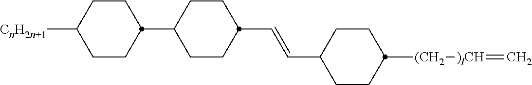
C1CC(C=CC2CCC(C3CCC([CnH2n+1])CC3)CC2)CCC1[(CH2][)lCH]=C
